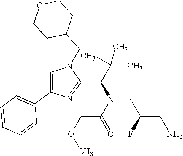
C1(C(C(C)(C)C)N(CC(CN)F)C(=O)COC)=NC(C2=CC=CC=C2)=CN1CC1CCOCC1
